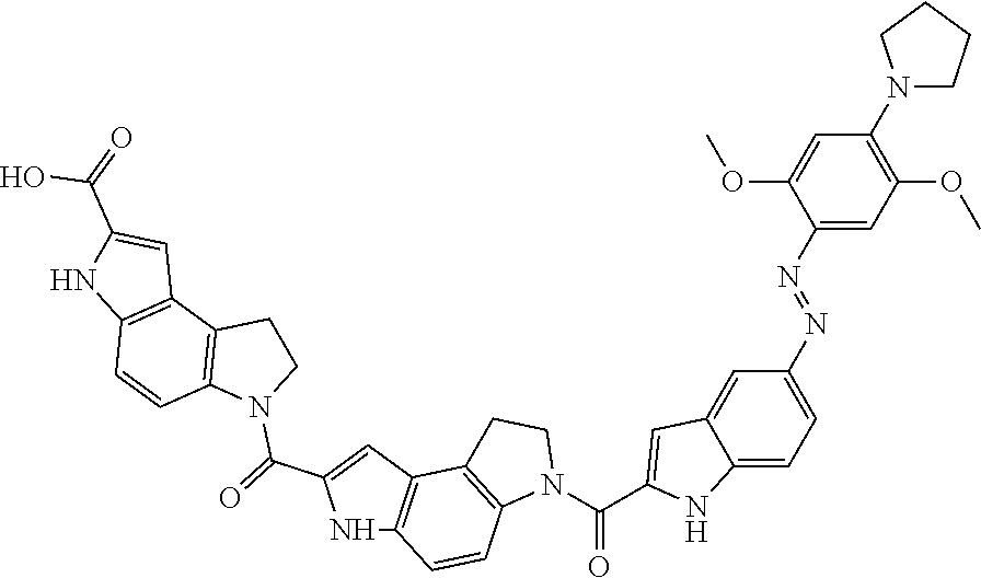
N1C2=C(C=C1C(=O)N1CCC3=C1C=CC1=C3C=C(C(=O)O)N1)C1=C(C=C2)N(C(C2=CC3=CC(N=NC4=CC(OC)=C(N5CCCC5)C=C4OC)=CC=C3N2)=O)CC1
